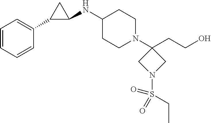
C1=CC=CC(C2C(NC3CCN(C4(CCO)CN(S(CC)(=O)=O)C4)CC3)C2)=C1
